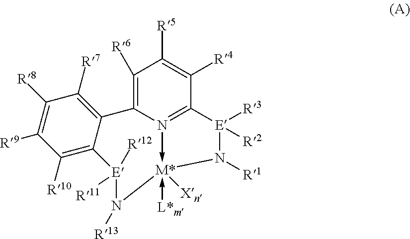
C1([R6])=C2N3->[M*](-[L*m])([Xn])(N([R13])[E]([R11])([R12])C4=C([R10])C([R9])=C([R8])C([R7])=C24)N([R1])[E]([R3])([R2])C=3C([R4])=C1[R5]
